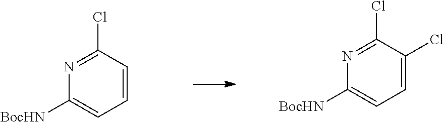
N1=C(Cl)C=CC=C1[BocHN].N1=C(Cl)C(Cl)=CC=C1[BocHN]
